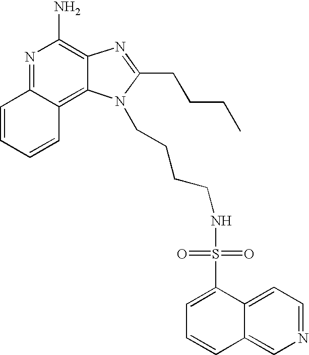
C1=CC=CC2=C3C(=C(N)N=C12)N=C(CCCC)N3CCCCNS(C1=CC=CC2=CN=CC=C12)(=O)=O
